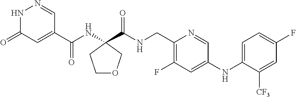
N1C(=O)C=C(C(=O)NC2(C(=O)NCC3=C(F)C=C(NC4=CC=C(F)C=C4[CF3])C=N3)CCOC2)C=N1
